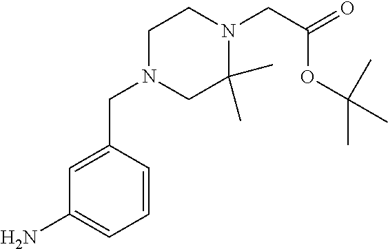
C1=CC(CN2CC(C)(C)N(CC(=O)OC(C)(C)C)CC2)=CC(N)=C1
